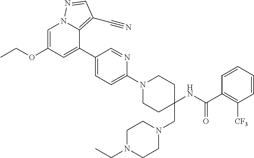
C1=C(OCC)C=C(C2=CC=C(N3CCC(CN4CCN(CC)CC4)(NC(=O)C4=C([CF3])C=CC=C4)CC3)N=C2)C2=C(C#N)C=NN12
